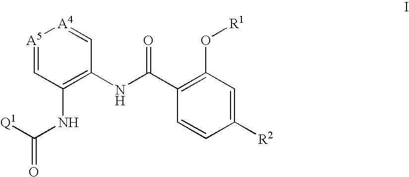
[A5]1=CC(NC([Q1])=O)=C(NC(=O)C2=C(O[R1])C=C([R2])C=C2)C=[A4]1
